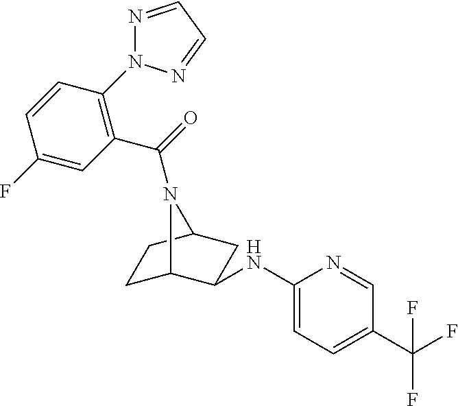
C1C2N(C(=O)C3=C(N4N=CC=N4)C=CC(F)=C3)C(CC2NC2=CC=C(C(F)(F)F)C=N2)C1
